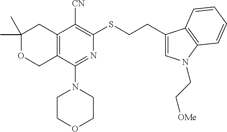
C1(C)(C)OCC2=C(C1)C([CN])=C(SCCC1=CN(CC[OMe])C3=C1C=CC=C3)N=C2N1CCOCC1
